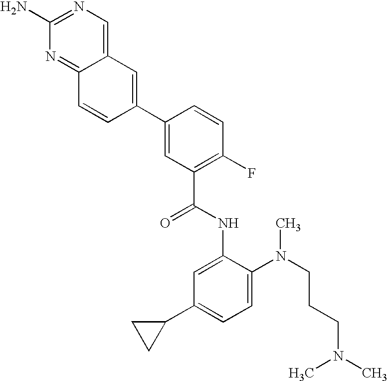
C12=NC(N)=NC=C1C=C(C1=CC(C(NC3=CC(C4CC4)=CC=C3N(CCCN(C)C)C)=O)=C(F)C=C1)C=C2
